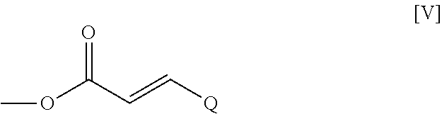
O=C(C=C[Q])OC
